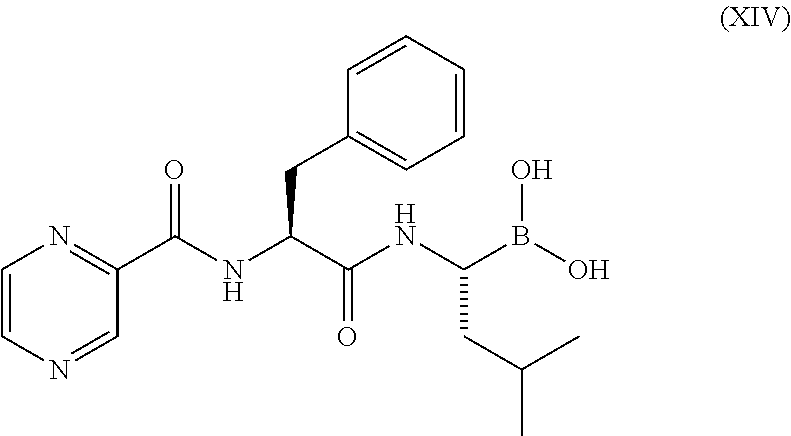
B(C(NC(C(NC(C1=NC=CN=C1)=O)CC1=CC=CC=C1)=O)CC(C)C)(O)O
